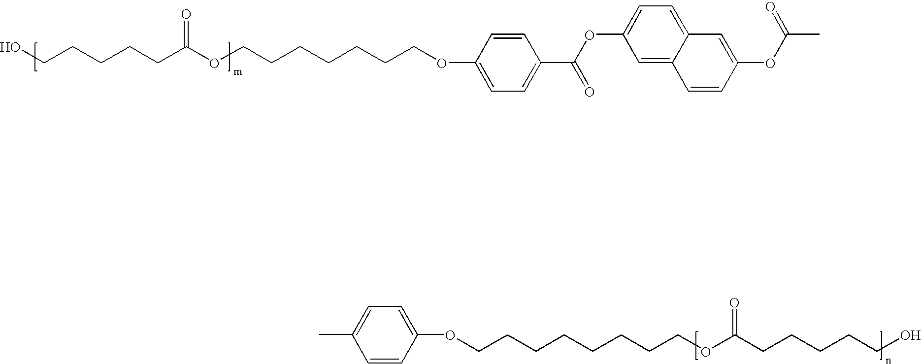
CC1=CC=C(OCCCCCCCCOC(CCCCCO)=O)C=C1.C(CCCCCCOC1=CC=C(C(OC2=CC=C3C(=C2)C=CC(OC(C)=O)=C3)=O)C=C1)OC(=O)CCCCCO
